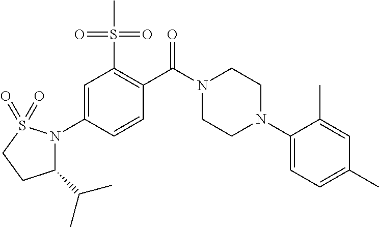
C1=C(N2C(C(C)C)CCS2(=O)=O)C=CC(C(N2CCN(C3=CC=C(C)C=C3C)CC2)=O)=C1S(=O)(=O)C
